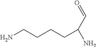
NCCCCC(C=O)N
